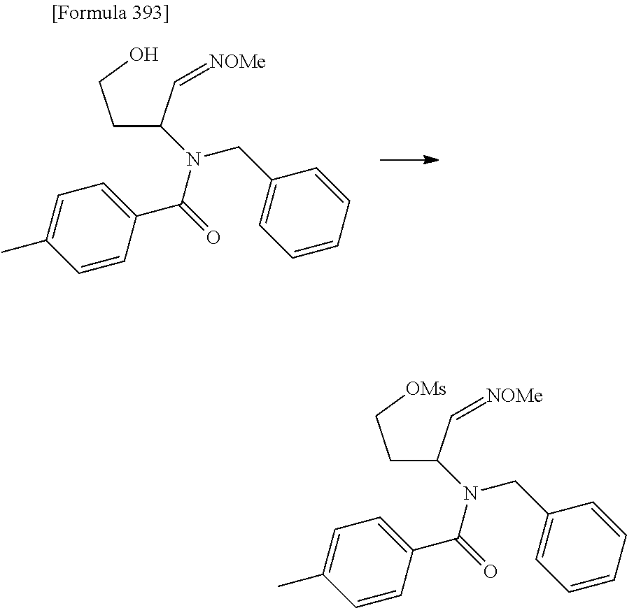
C(C(C=[NOMe])N(C(=O)C1=CC=C(C)C=C1)CC1=CC=CC=C1)C[OMs].C(C(C=[NOMe])N(C(=O)C1=CC=C(C)C=C1)CC1=CC=CC=C1)CO
